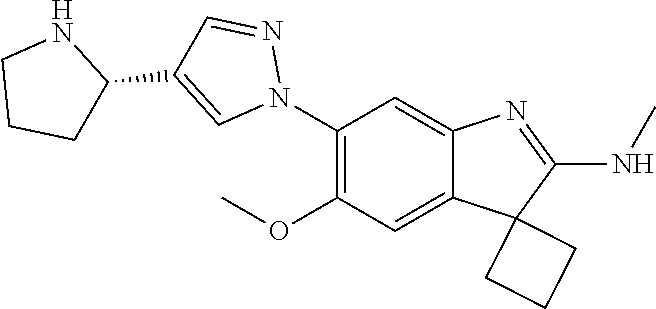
C1(N2N=CC(C3NCCC3)=C2)=C(OC)C=C2C(=C1)N=C(NC)C21CCC1
